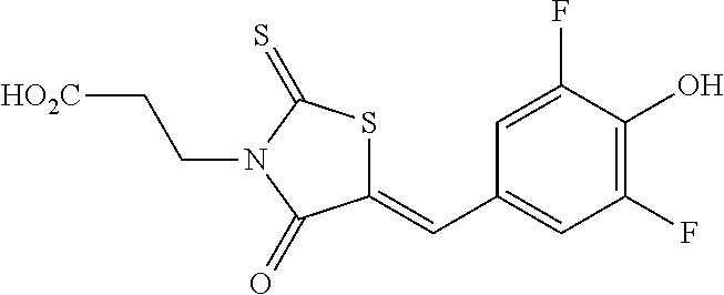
C1(=CC2=CC(F)=C(O)C(F)=C2)SC(=S)N(CC[HO2C])C1=O
